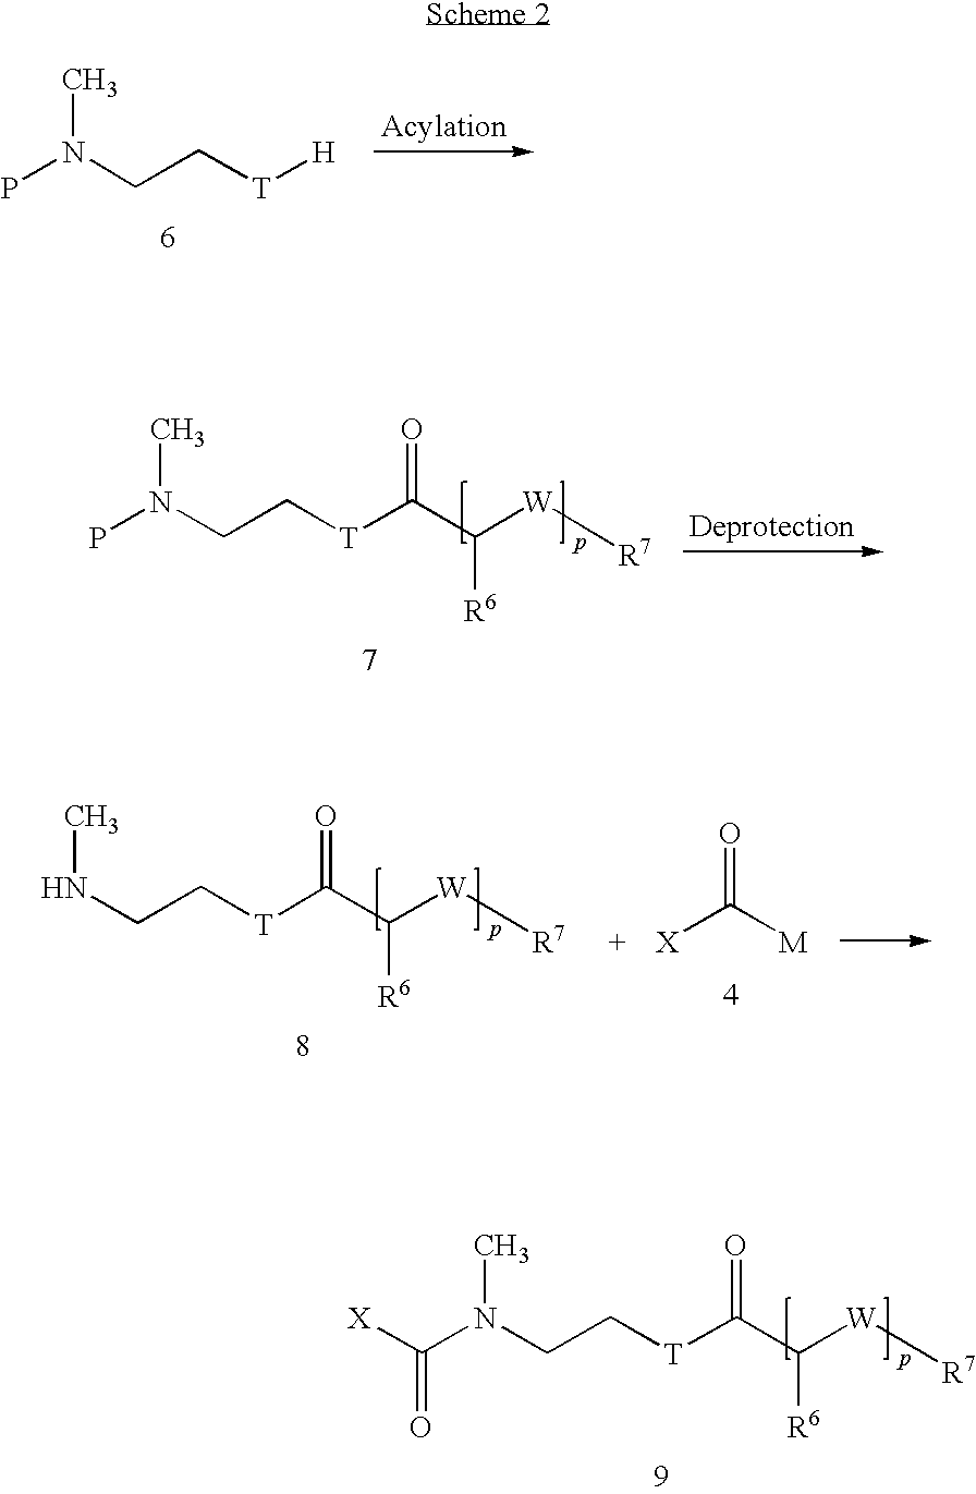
C(C[T]C(C([W][R7])[R6])=O)N(C([X])=O)C.C(C[T][H])N(C)P.C(C[T]C(C([W][R7])[R6])=O)N(C)P.[X]C([M])=O.C(C[T]C(C([W][R7])[R6])=O)NC
